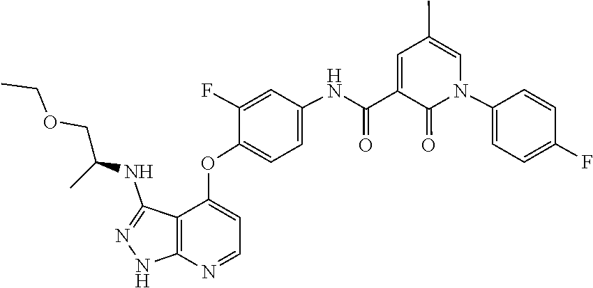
C1(OC2=CC=NC3=C2C(NC(COCC)C)=NN3)=CC=C(NC(C2=CC(C)=CN(C3=CC=C(F)C=C3)C2=O)=O)C=C1F
